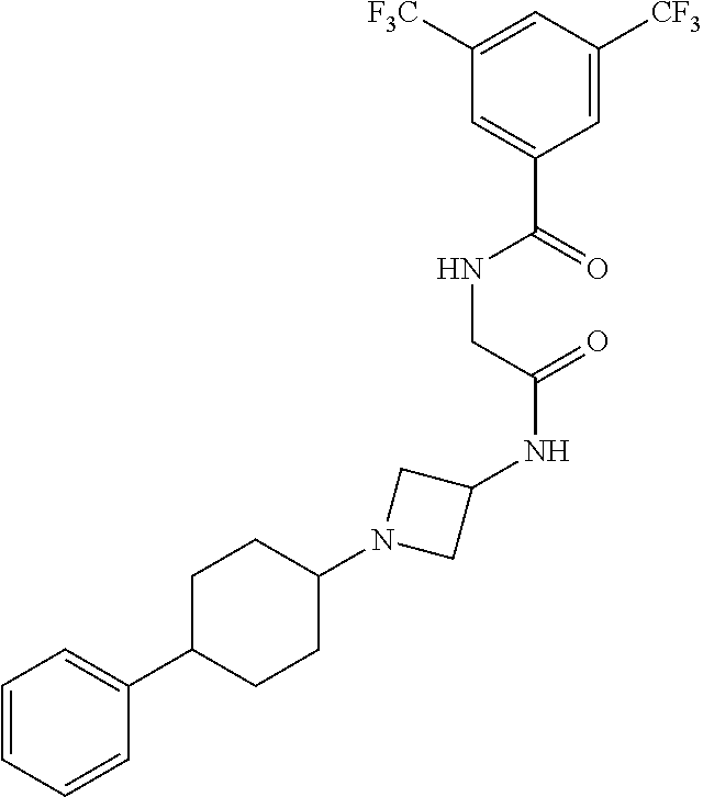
C1=C(C(=O)NCC(NC2CN(C3CCC(C4=CC=CC=C4)CC3)C2)=O)C=C([CF3])C=C1[F3C]
